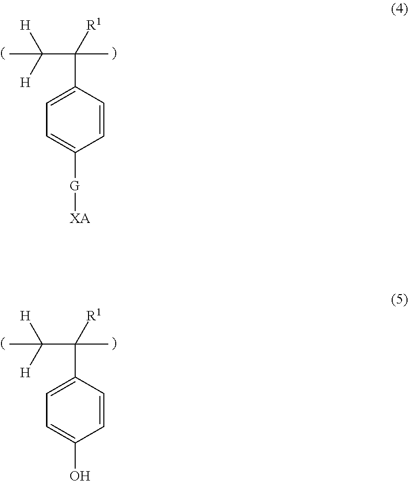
[R1]C(C([H])([H])C)(C)C1=CC=C([G][XA])C=C1.[R1]C(C([H])([H])C)(C)C1=CC=C(O)C=C1
